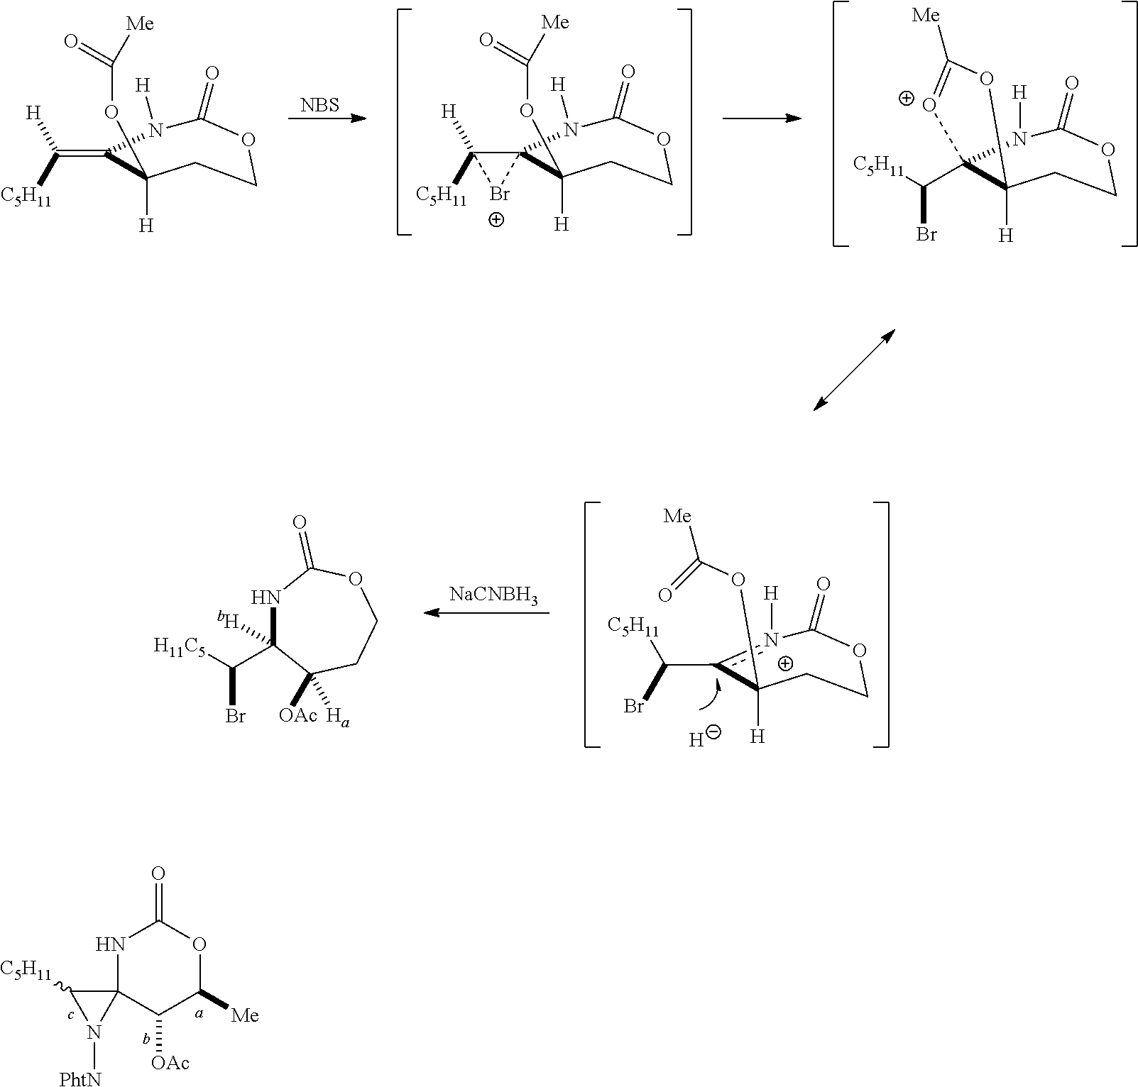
C1([H])(OC(=O)[Me])CCOC(=O)N([H])C1=C([H])[C5H11].[NBS].C1([H])(OC(=O)[Me])CCOC(=O)N([H])C12C([H])([C5H11])[Br+]2.C12([H])CCOC(=O)N([H])C1(C([C5H11])Br)[O+]=C([Me])O2.C1([H])(OC(=O)[Me])CCOC(=O)[n+]([H])c1C(Br)[C5H11].[H].[NaCNBH3].N1C(C([H11C5])Br)([bH])C([OAc])([Ha])CCOC1=O.N1C2(C([OAc])C([Me])OC1=O)C([C5H11])N2[PhtN]
